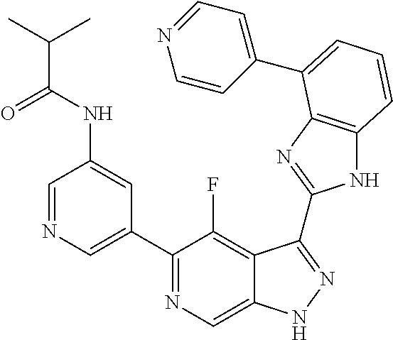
C1=NC=C(C2=NC=C3C(=C2F)C(C2=NC4=C(N2)C=CC=C4C2=CC=NC=C2)=NN3)C=C1NC(C(C)C)=O
